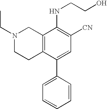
N1(CC)CCC2=C(C1)C(NCCO)=C([CN])C=C2C1=CC=CC=C1
